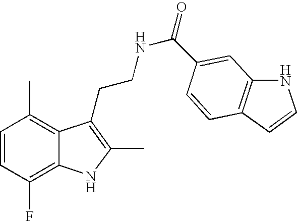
C1=CC(F)=C2C(=C1C)C(CCNC(=O)C1=CC3=C(C=CN3)C=C1)=C(C)N2
